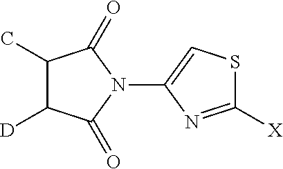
N1(C2=CSC([X])=N2)C(=O)C(C)C([D])C1=O
